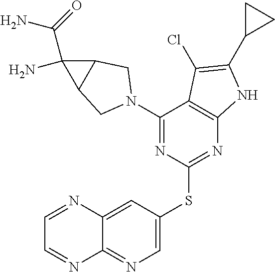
N1=C(SC2=CN=C3C(=C2)N=CC=N3)N=C(N2CC3C(C3(C(=O)N)N)C2)C2=C1NC(C1CC1)=C2Cl
